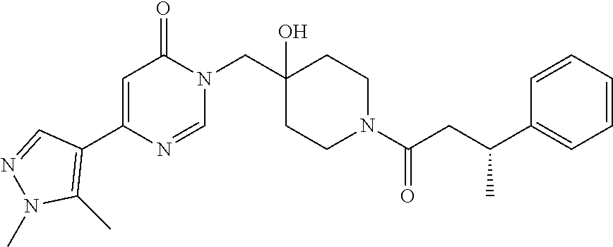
N1(CC2(O)CCN(C(=O)CC(C3=CC=CC=C3)C)CC2)C(=O)C=C(C2=C(C)N(C)N=C2)N=C1
